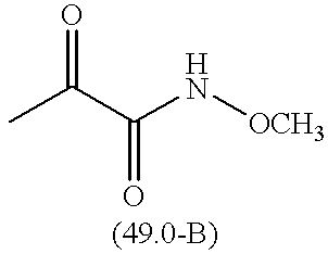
O=C(C)C(N[OCH3])=O
